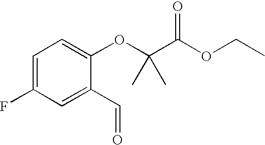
C1=C(F)C=C(C=O)C(OC(C(=O)OCC)(C)C)=C1
